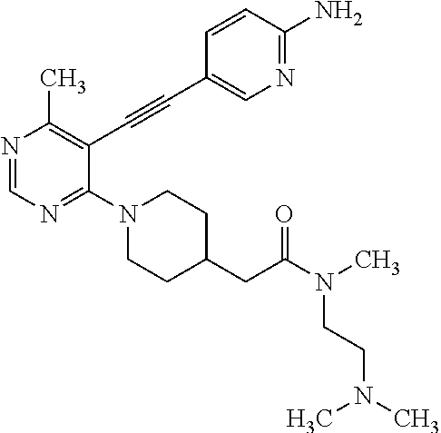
N1=CN=C(N2CCC(CC(N(C)CCN(C)C)=O)CC2)C(C#CC2=CN=C(N)C=C2)=C1C
